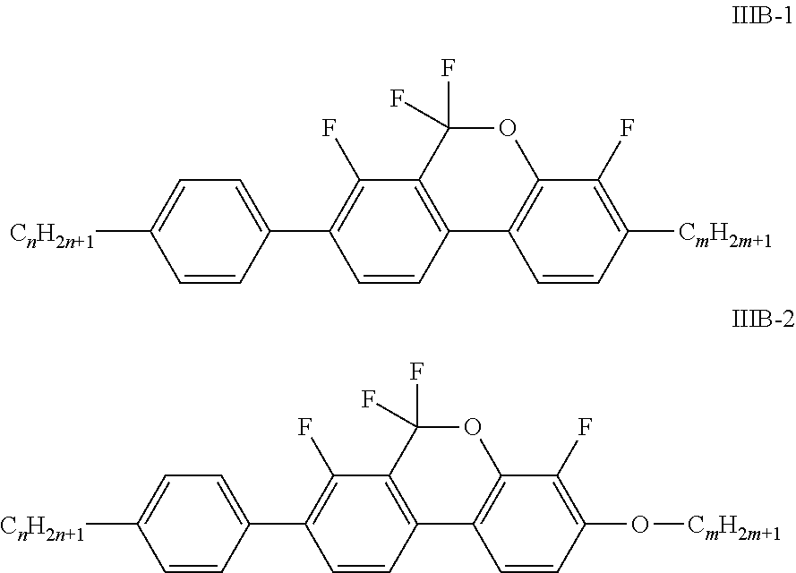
C1=CC(C2=C(F)C3=C(C=C2)C2=C(C(F)=C(O[CmH2m+1])C=C2)OC3(F)F)=CC=C1[CnH2n+1].C1=CC(C2=C(F)C3=C(C=C2)C2=C(C(F)=C([CmH2m+1])C=C2)OC3(F)F)=CC=C1[CnH2n+1]
